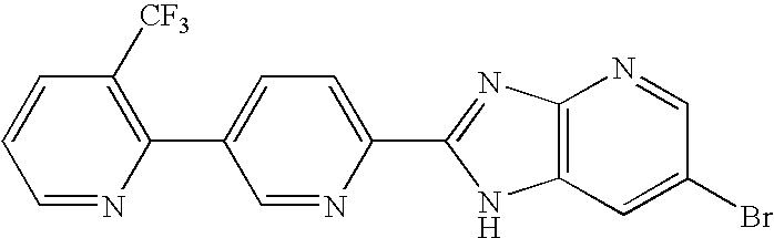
C1=NC(C2=CC=C(C3=NC4=C(C=C(Br)C=N4)N3)N=C2)=C([CF3])C=C1
